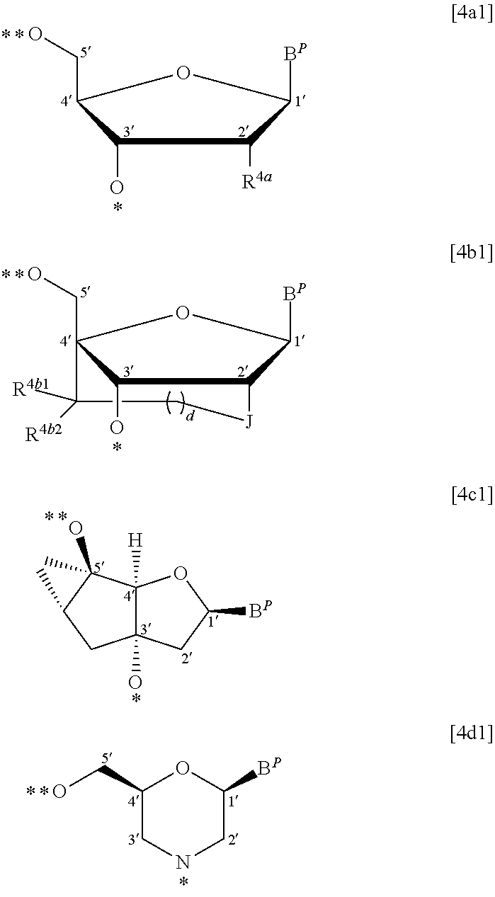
C1(O)C(CO)OC([BP])C1[R4a].C1([R4b1])([R4b2])C[J]C2C(O)C1(CO)OC2[BP].C12([H])C(O)(CC([BP])O1)CC(C)C2(O)C.C1(CO)CNCC([BP])O1
